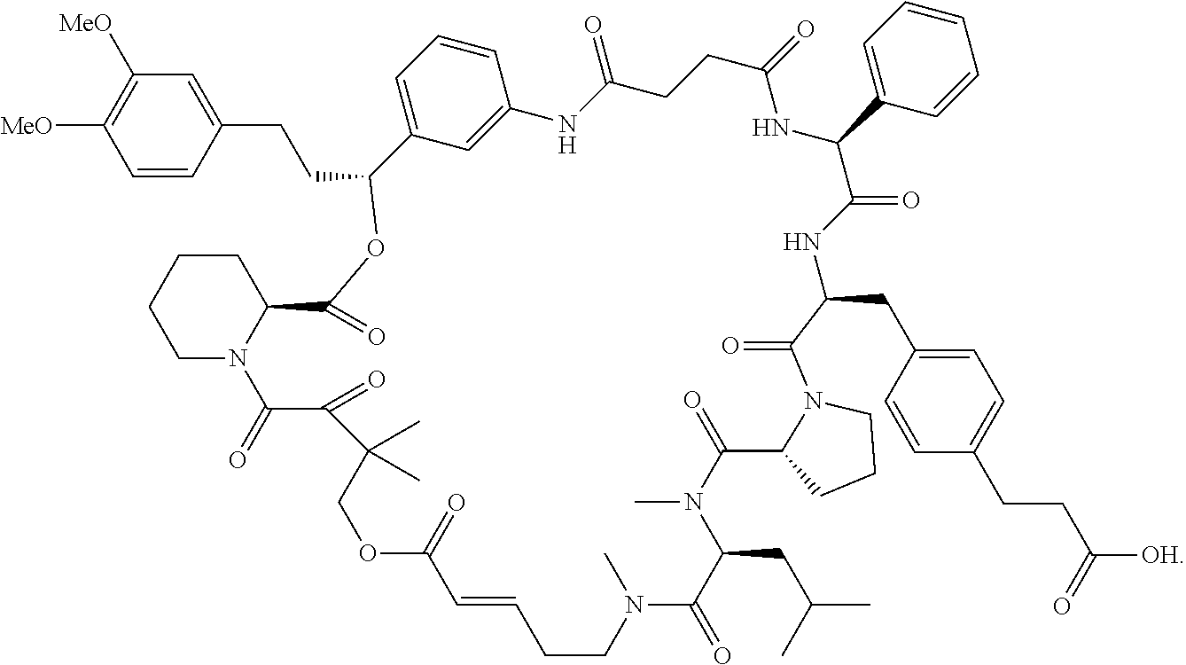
C1=CC(CCC2OC(=O)C3N(C(=O)C(=O)C(C)(C)COC(=O)C=CCCN(C)C(=O)C(CC(C)C)N(C)C(=O)C4N(C(=O)C(CC5=CC=C(CCC([OH])=O)C=C5)NC(=O)C(C5=CC=CC=C5)NC(=O)CCC(=O)NC5=CC2=CC=C5)CCC4)CCCC3)=CC([MeO])=C1[MeO]
